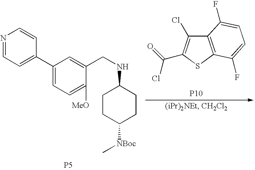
C1(C2=CC=NC=C2)=CC=C([MeO])C(CNC2CCC([NBoc]C)CC2)=C1.[P5].C12=C(SC(C(=O)Cl)=C1Cl)C(F)=CC=C2F.[P10]
